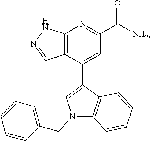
C12=C(C(C3=CN(CC4=CC=CC=C4)C4=C3C=CC=C4)=CC(C([NH2])=O)=N1)C=NN2
